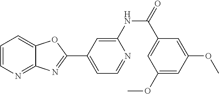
C1=CN=C2C(=C1)OC(C1=CC=NC(NC(=O)C3=CC(OC)=CC(OC)=C3)=C1)=N2
